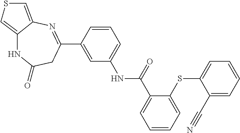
C12=CSC=C1N=C(C1=CC(NC(=O)C3=CC=CC=C3SC3=CC=CC=C3C#N)=CC=C1)CC(=O)N2
